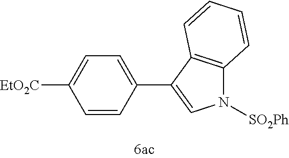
C1=C(C2=CN([SO2Ph])C3=C2C=CC=C3)C=CC([CO2Et])=C1
